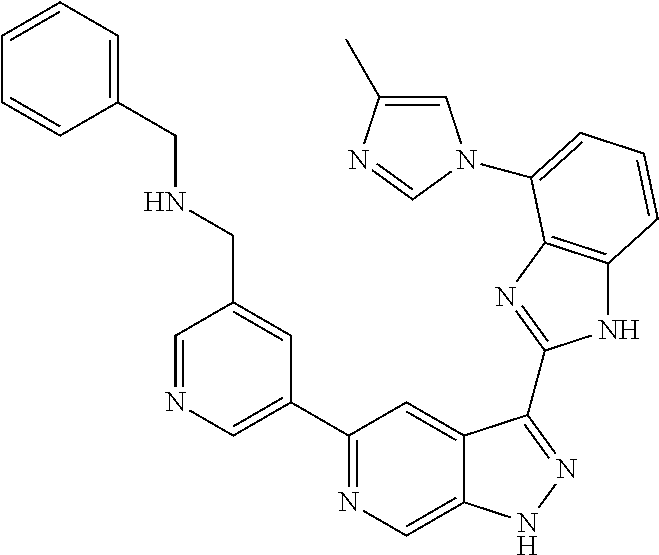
C1=NC=C(C2=NC=C3C(=C2)C(C2=NC4=C(N2)C=CC=C4N2C=C(C)N=C2)=NN3)C=C1CNCC1=CC=CC=C1
